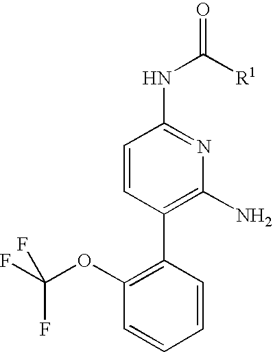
C1=CC(C2=C(OC(F)(F)F)C=CC=C2)=C(N)N=C1NC(=O)[R1]
